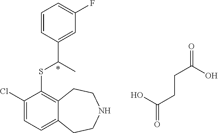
C1(Cl)=CC=C2C(=C1SC(C1=CC(F)=CC=C1)C)CCNCC2.OC(CCC(=O)O)=O
